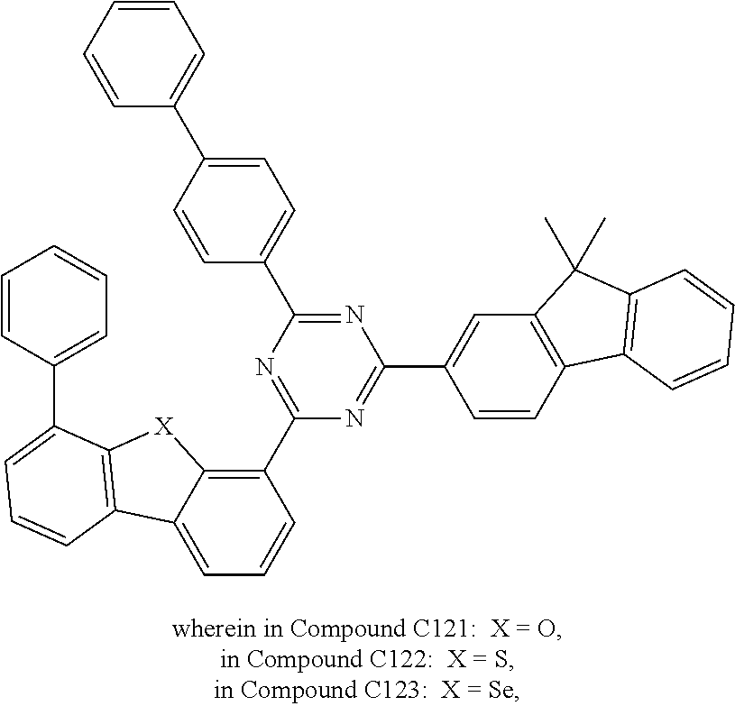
C1=C2C(=C(C3=NC(C4=CC=C(C5=CC=CC=C5)C=C4)=NC(C4=CC5=C(C=C4)C4=C(C5(C)C)C=CC=C4)=N3)C=C1)[X]C1=C2C=CC=C1C1=CC=CC=C1
